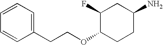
C1(CCOC2CCC(N)CC2F)=CC=CC=C1
